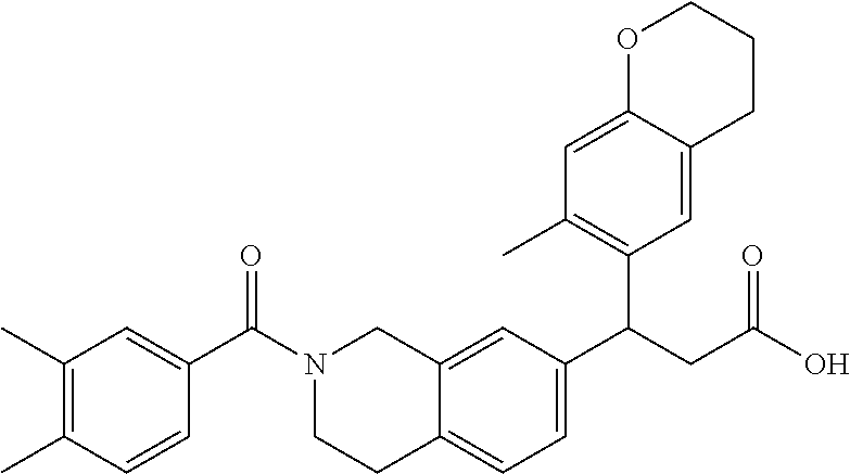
C1(C)=C(C)C=CC(C(N2CCC3=CC=C(C(CC(O)=O)C4=C(C)C=C5C(=C4)CCCO5)C=C3C2)=O)=C1
